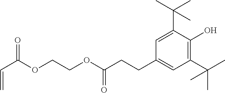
C1(C(C)(C)C)=CC(CCC(OCCOC(C=C)=O)=O)=CC(C(C)(C)C)=C1O
